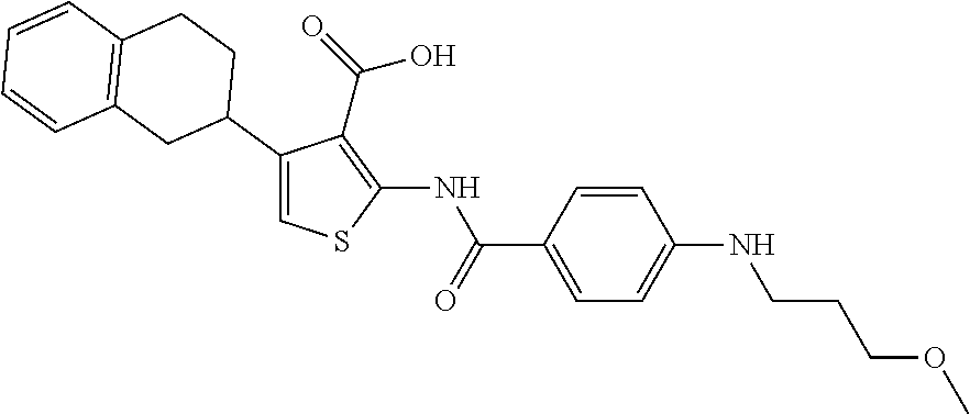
C1(C2CC3=C(CC2)C=CC=C3)=CSC(NC(C2=CC=C(NCCCOC)C=C2)=O)=C1C(=O)O
